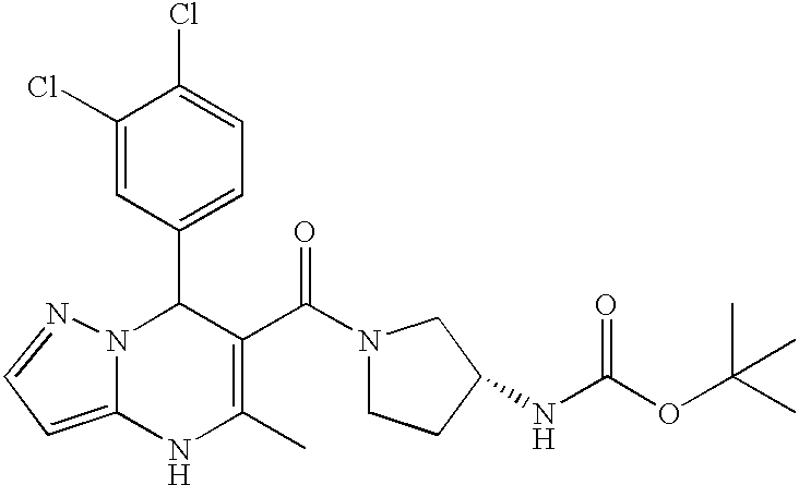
C1(Cl)=CC(C2N3C(=CC=N3)NC(C)=C2C(=O)N2CCC(NC(OC(C)(C)C)=O)C2)=CC=C1Cl
